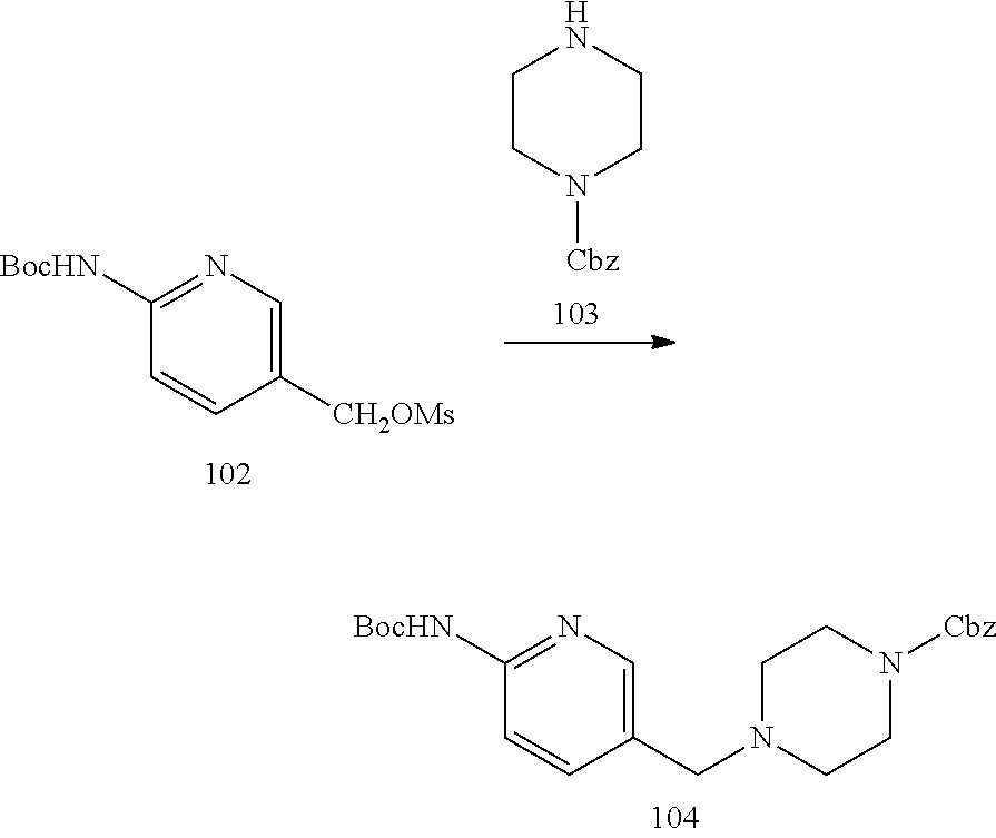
C1([CH2OMs])=CN=C([BocHN])C=C1.C1CN([Cbz])CCN1.C1(CN2CCN([Cbz])CC2)=CN=C([BocHN])C=C1
